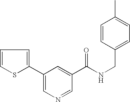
C1=CSC(C2=CN=CC(C(NCC3=CC=C(C)C=C3)=O)=C2)=C1
